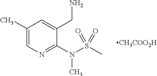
C1(C)=CN=C(N(S(C)(=O)=O)C)C(CN)=C1.[CH3COO2H]
